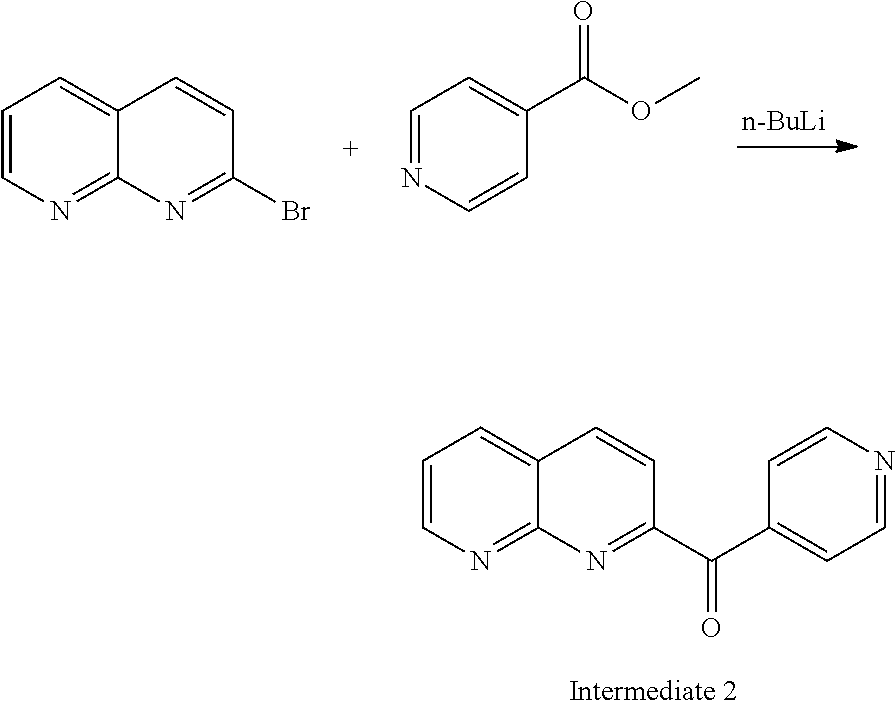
C1=CN=C2C(=C1)C=CC(C(C1=CC=NC=C1)=O)=N2.C1=CN=C2C(=C1)C=CC(Br)=N2.C1=NC=CC(C(OC)=O)=C1.[n-BuLi]
